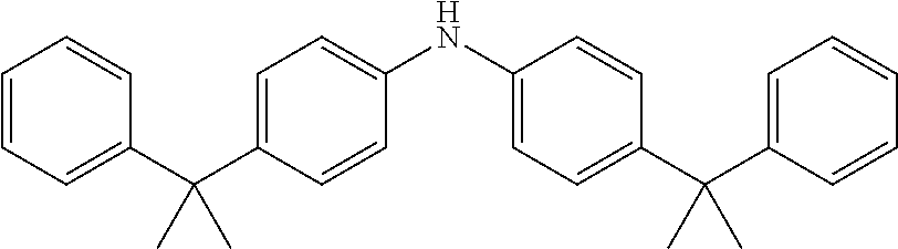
C1=CC=CC(C(C2=CC=C(NC3=CC=C(C(C4=CC=CC=C4)(C)C)C=C3)C=C2)(C)C)=C1
